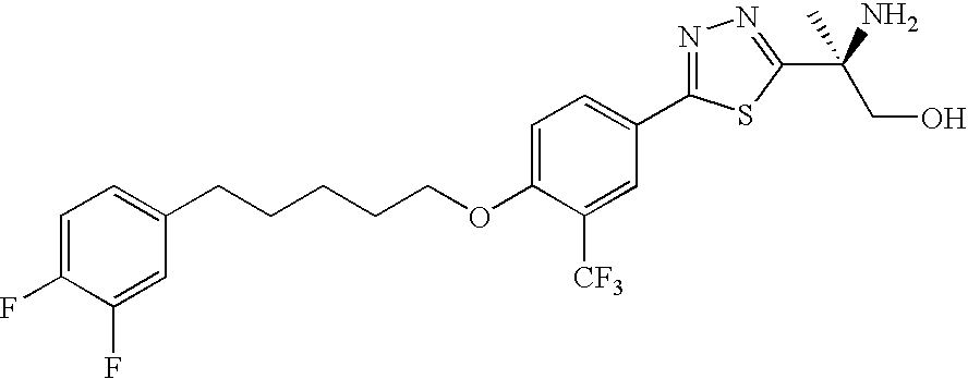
C(CCCOC1=CC=C(C2=NN=C(C(N)(CO)C)S2)C=C1[CF3])CC1=CC=C(F)C(F)=C1
